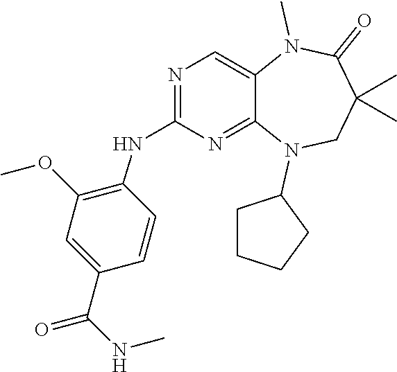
C1=CC(C(NC)=O)=CC(OC)=C1NC1=NC=C2C(=N1)N(C1CCCC1)CC(C)(C)C(=O)N2C
